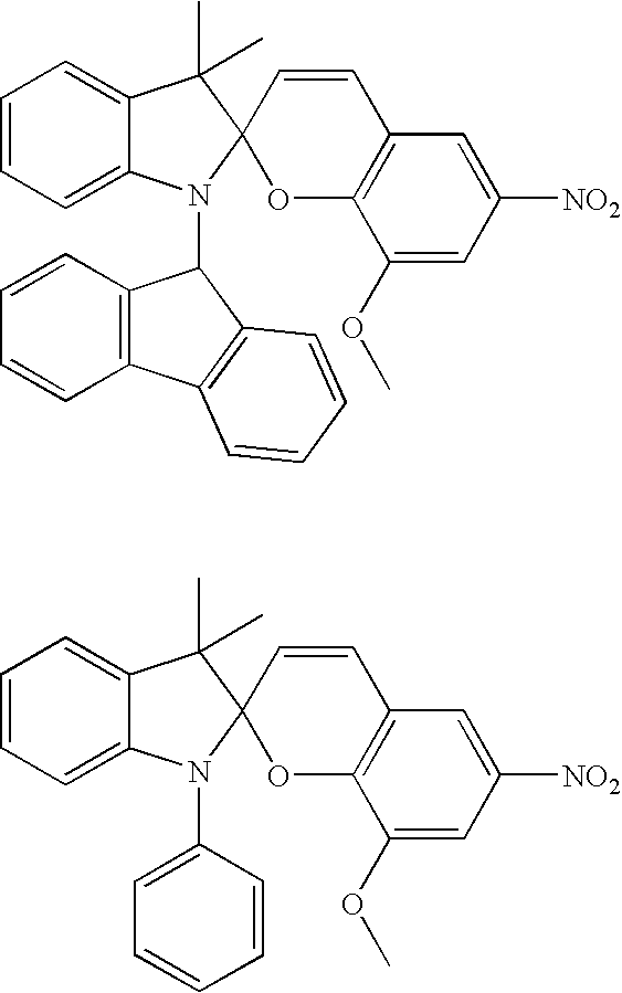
C1=CC=C2C(=C1)C(C)(C)C1(N2C2C3=C(C4=C2C=CC=C4)C=CC=C3)OC2=C(C=C1)C=C([NO2])C=C2OC.C1=CC=C2C(=C1)C(C)(C)C1(N2C2=CC=CC=C2)OC2=C(C=C1)C=C([NO2])C=C2OC
